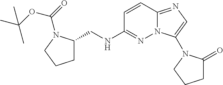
C1(CNC2=NN3C(=NC=C3N3C(=O)CCC3)C=C2)CCCN1C(=O)OC(C)(C)C
